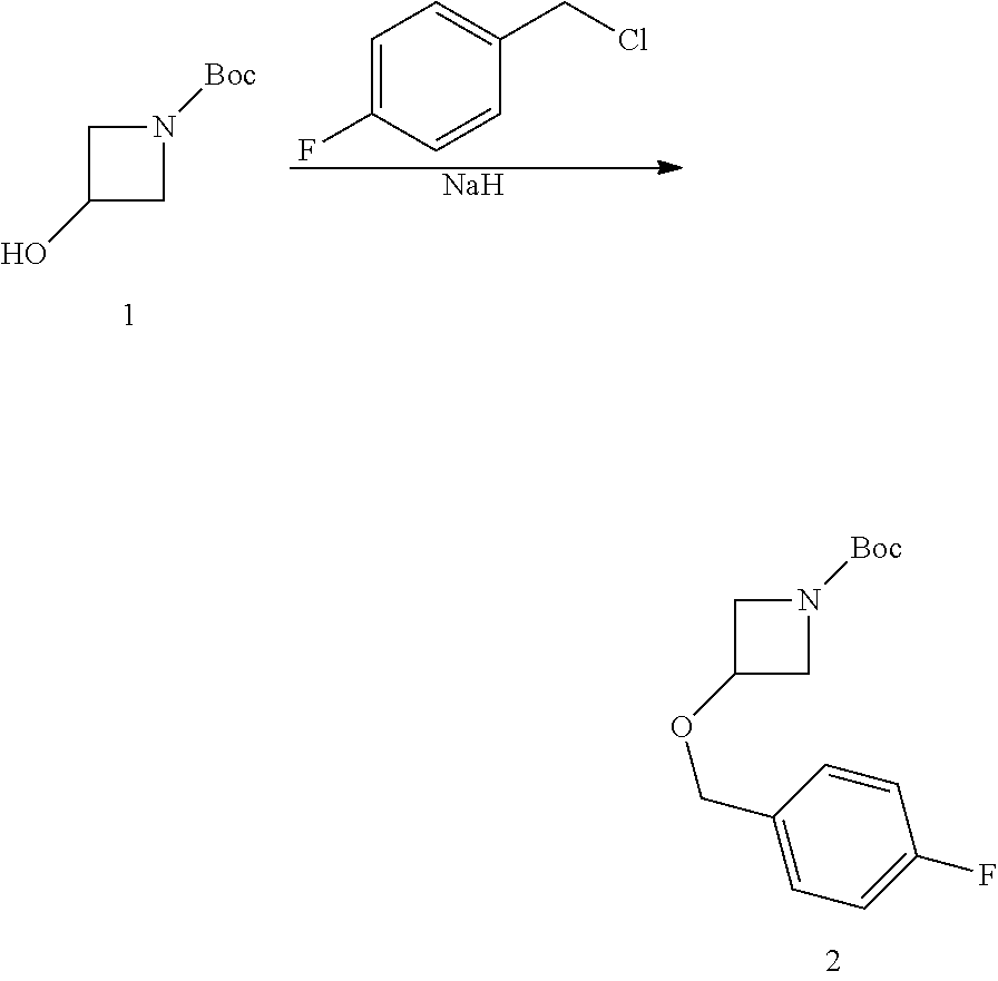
C1=C(F)C=CC(CCl)=C1.[Na].C1(O)CN([Boc])C1.C1(OCC2=CC=C(F)C=C2)CN([Boc])C1
